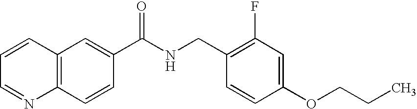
C1=CC=NC2=C1C=C(C(NCC1=C(F)C=C(OCCC)C=C1)=O)C=C2
